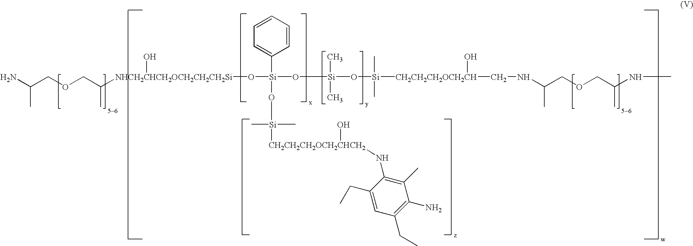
NC(COCC([NHCH2CHCH2OCH2CH2CH2Si](O[Si](C1=CC=CC=C1)(O[Si](C)(C)[CH2CH2CH2OCH2CHCH2](O)NC1=C(C)C(N)=C(CC)C=C1CC)O[Si](C)(C)O[Si](C)(C)[CH2CH2CH2OCH2CH](O)CNC(COCC(NC)C)C)O)C)C
